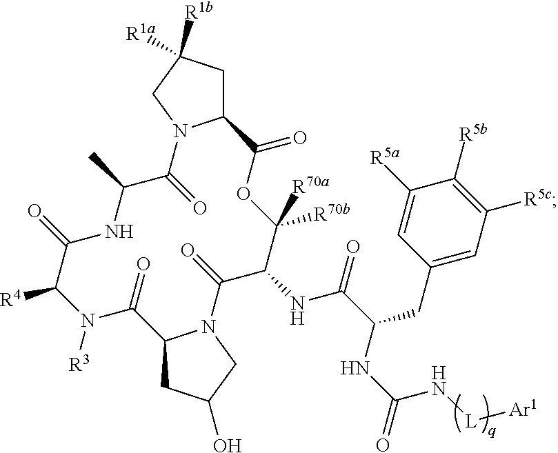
[R3]N1C([R4])C(=O)NC(C)C(=O)N2C(CC([R1b])([R1a])C2)C(=O)OC([R70a])([R70b])C(NC(C(NC(=O)N[L][Ar1])CC2=CC([R5c])=C([R5b])C([R5a])=C2)=O)C(=O)N2C(CC(O)C2)C1=O
